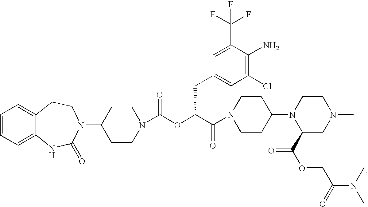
C1=CC=C2C(=C1)CCN(C1CCN(C(OC(C(=O)N3CCC(N4C(C(OCC(N(C)C)=O)=O)CN(C)CC4)CC3)CC3=CC(Cl)=C(N)C(C(F)(F)F)=C3)=O)CC1)C(=O)N2
